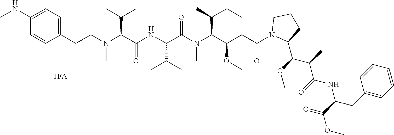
C1(CCN(C(C(NC(C(N(C(C(CC(N2C(C(OC)C(C)C(=O)NC(C(=O)OC)CC3=CC=CC=C3)CCC2)=O)OC)C(C)CC)C)=O)C(C)C)=O)C(C)C)C)=CC=C(NC)C=C1
